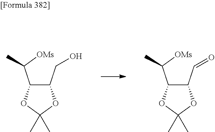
C1(C([OMs])C)C(CO)OC(C)(C)O1.C1(C([OMs])C)C(C=O)OC(C)(C)O1
